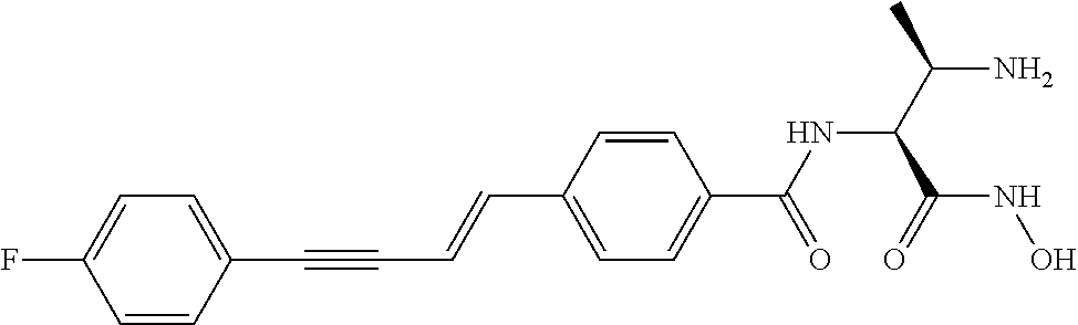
C(C1=CC=C(C(NC(C(N)C)C(NO)=O)=O)C=C1)=CC#CC1=CC=C(F)C=C1
